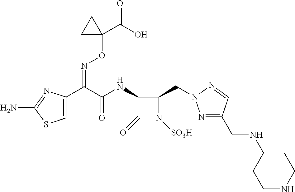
C1=C(C(C(NC2C(=O)N([SO3H])C2CN2N=C(CNC3CCNCC3)C=N2)=O)=NOC2(C(=O)O)CC2)N=C(N)S1
